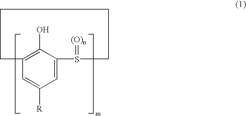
C1(O)=C2C=C([R])C=C1S(=[(O)n])CCCC2
